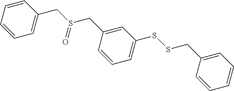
C1=CC=CC=C1CS(CC1=CC(SSCC2=CC=CC=C2)=CC=C1)=O
